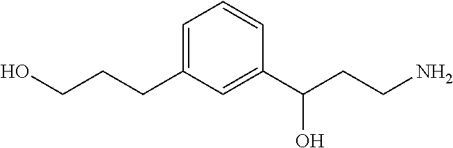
C1(CCCO)=CC=CC(C(CCN)O)=C1
